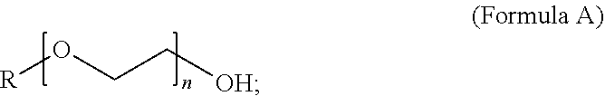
[R]OCC[OH]
